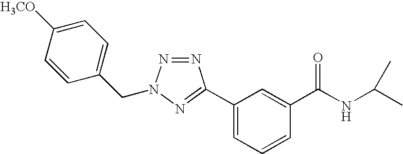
N1=NN(CC2=CC=C([H3CO])C=C2)N=C1C1=CC=CC(C(NC(C)C)=O)=C1
